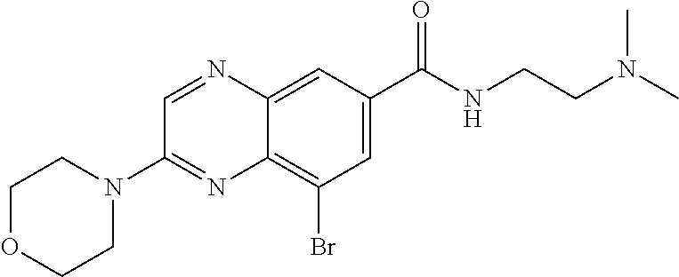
C1OCCN(C2=NC3=C(Br)C=C(C(NCCN(C)C)=O)C=C3N=C2)C1
